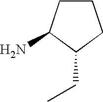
C1CC(N)C(CC)C1
